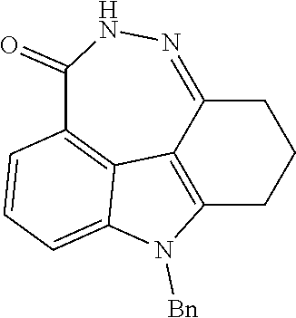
C12=NNC(=O)C3=C4C1=C(CCC2)N([Bn])C4=CC=C3
